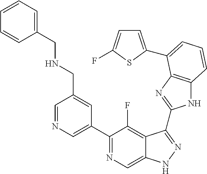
C1=NC=C(C2=NC=C3C(=C2F)C(C2=NC4=C(N2)C=CC=C4C2=CC=C(F)S2)=NN3)C=C1CNCC1=CC=CC=C1
